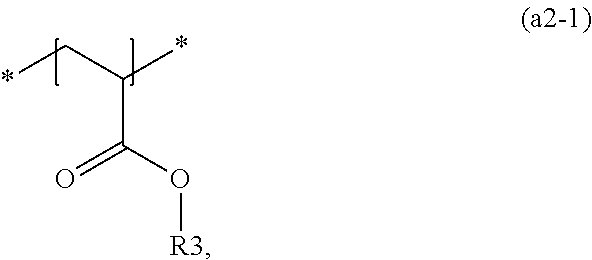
*CC(*)C(=O)O[R3]
